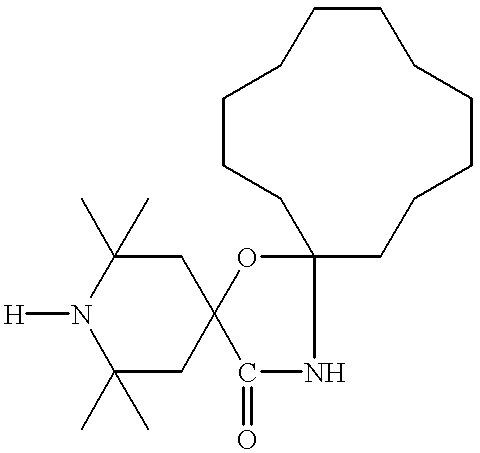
N1([H])C(C)(C)CC2(CC1(C)C)C(=O)NC1(O2)CCCCCCCCCCC1
